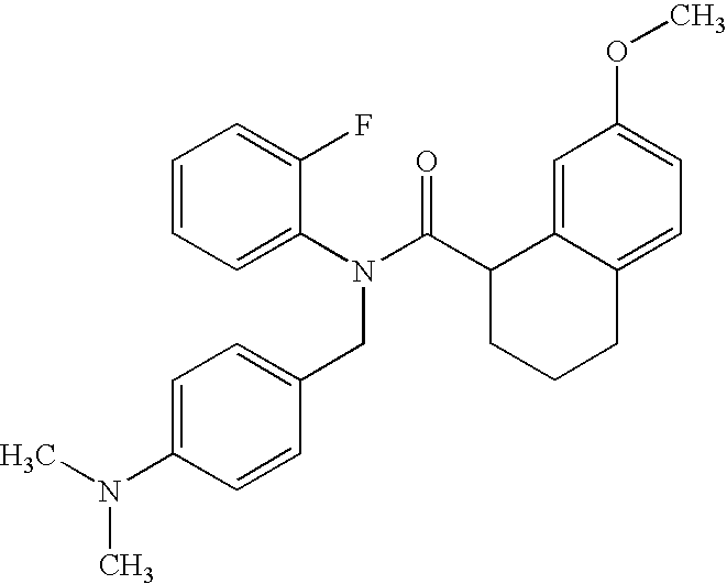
C1=CC=C(F)C(N(C(C2CCCC3=CC=C(OC)C=C23)=O)CC2=CC=C(N(C)C)C=C2)=C1
